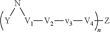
[Y]N[V1][V2][v3][V4][Z]
